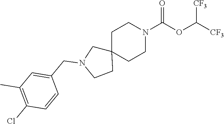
[CF3]C(OC(N1CCC2(CC1)CN(CC1=CC(C)=C(Cl)C=C1)CC2)=O)[CF3]
